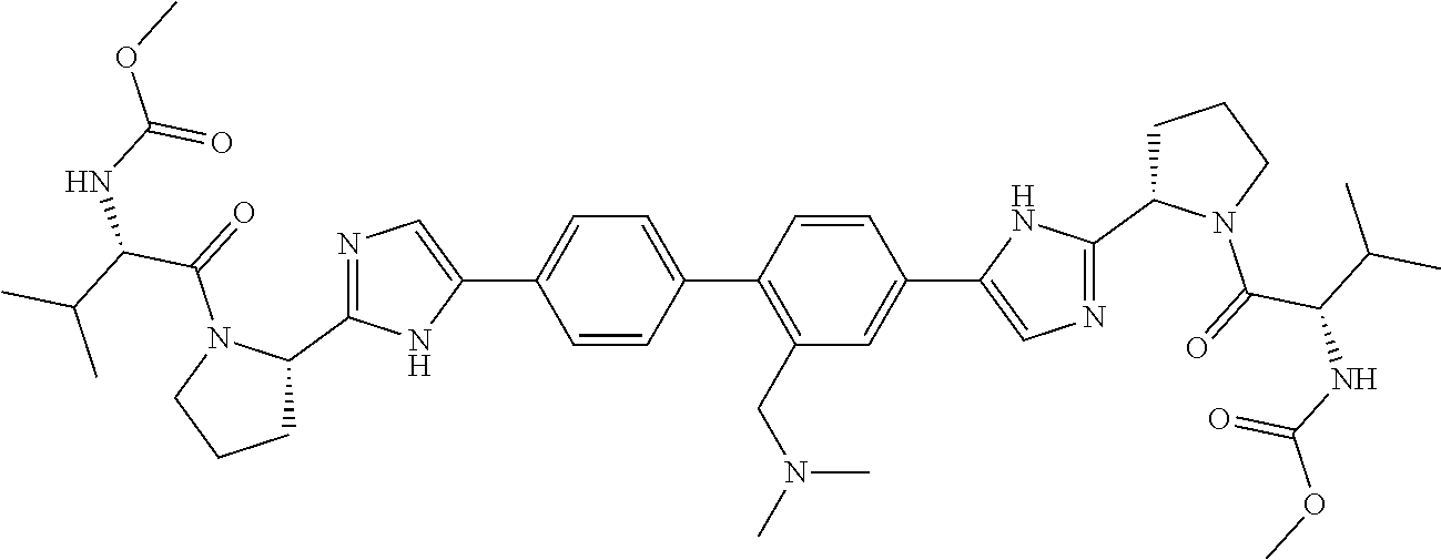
C1=CC(C2=C(CN(C)C)C=C(C3=CN=C(C4CCCN4C(=O)C(C(C)C)NC(OC)=O)N3)C=C2)=CC=C1C1=CN=C(C2CCCN2C(=O)C(C(C)C)NC(OC)=O)N1
